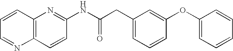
C12=C(N=C(NC(CC3=CC=CC(OC4=CC=CC=C4)=C3)=O)C=C1)C=CC=N2
